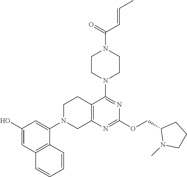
C1N(C2=CC(O)=CC3=C2C=CC=C3)CC2=C(C1)C(N1CCN(C(=O)C=CC)CC1)=NC(OCC1N(C)CCC1)=N2
